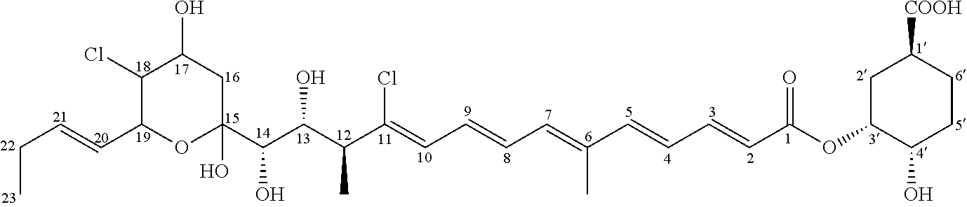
C(C=CC1OC(C(C(C(C(=CC=CC=C(C=CC=CC(OC2CC([COOH])CCC2O)=O)C)Cl)C)O)O)(O)CC(O)C1Cl)C
